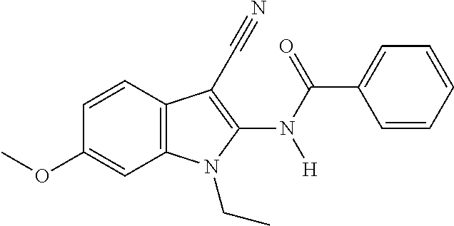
C12=C(C=CC(OC)=C1)C(C#N)=C(N(C(C1=CC=CC=C1)=O)[H])N2CC
